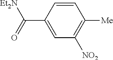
C1=C(C(=O)[Et2N])C=CC([Me])=C1[NO2]
